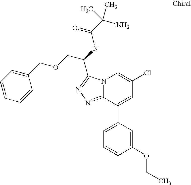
C12=NN=C(C(NC(C(N)(C)C)=O)COCC3=CC=CC=C3)N1C=C(Cl)C=C2C1=CC=CC(OCC)=C1
